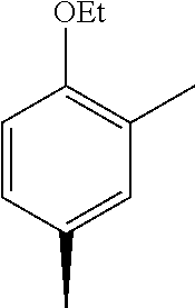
C1=CC(C)=CC(C)=C1[OEt]
